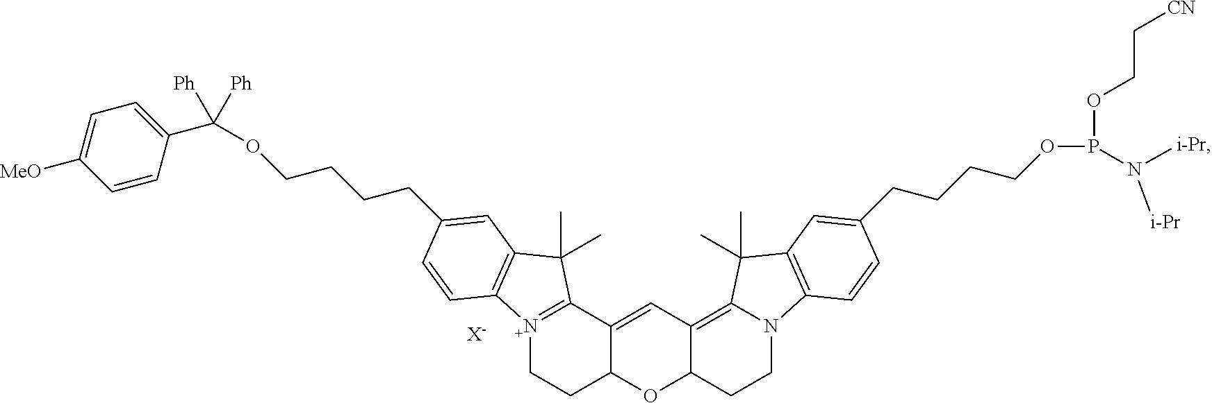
[X-].[N+]12=C(C3=CC4=C5N(CCC4OC3CC1)C1=C(C5(C)C)C=C(CCCCOP(OCC[CN])N([i-Pr])[i-Pr])C=C1)C(C)(C)C1=C2C=CC(CCCCOC([Ph])([Ph])C2=CC=C([MeO])C=C2)=C1
